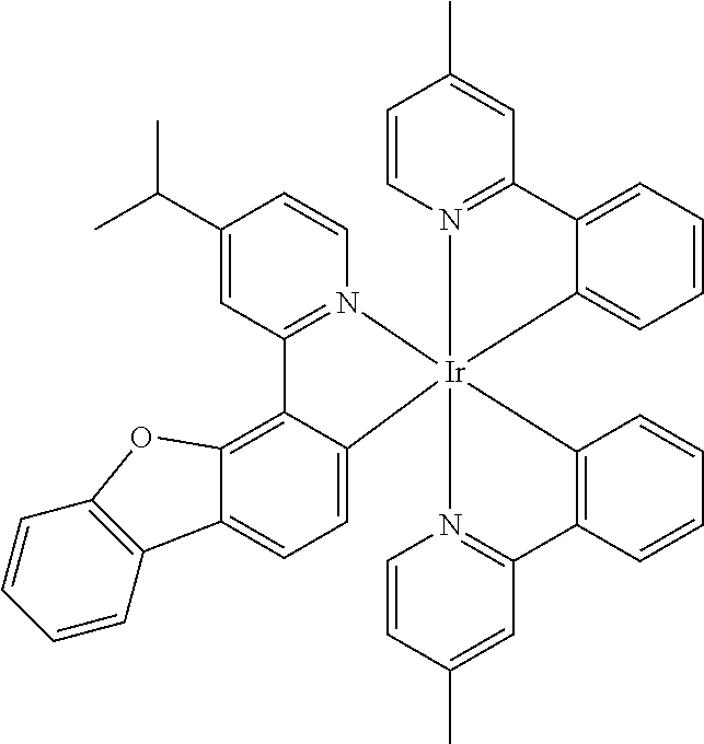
C12=C3C(=CC=C1C1=C(O2)C=CC=C1)[Ir]12(N4=C3C=C(C(C)C)C=C4)(N3=C(C=C(C)C=C3)C3=CC=CC=C13)N1=C(C=C(C)C=C1)C1=C2C=CC=C1
